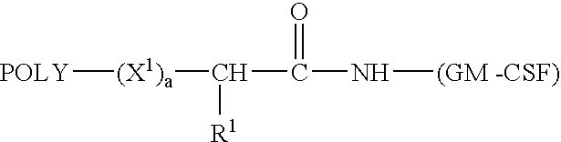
[POLY][(X1)a]C([R1])C(=O)N[(GM -CSF)]
